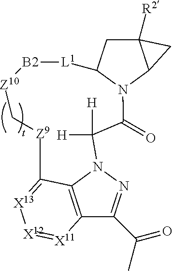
C12([R2])CC3N(C1C2)C(=O)C([H])([H])N1N=C(C(C)=O)C2=C1C(=[X13][X12]=[X11]2)[Z9]C[Z10][B2][L1]3
